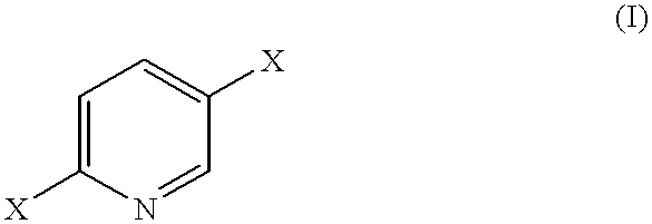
C1=C([X])N=CC([X])=C1
